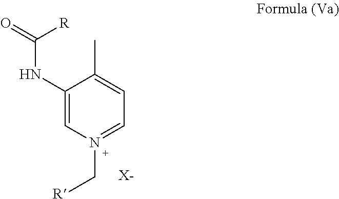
C1(NC(=O)[R])=CN(C[R])=CC=C1C.[X-]
